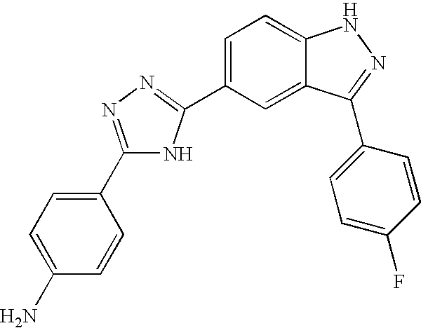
C1(C2=NN=C(C3=CC=C4C(=C3)C(C3=CC=C(F)C=C3)=NN4)N2)=CC=C(N)C=C1
